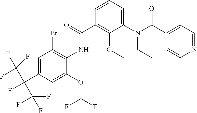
C1(C(N(C2=CC=CC(C(=O)NC3=C(Br)C=C(C(F)(C(F)(F)F)C(F)(F)F)C=C3OC(F)F)=C2OC)CC)=O)=CC=NC=C1
